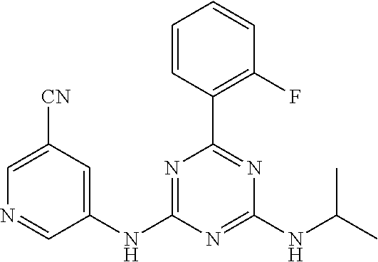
C1=CC(C2=NC(NC(C)C)=NC(NC3=CC([CN])=CN=C3)=N2)=C(F)C=C1
